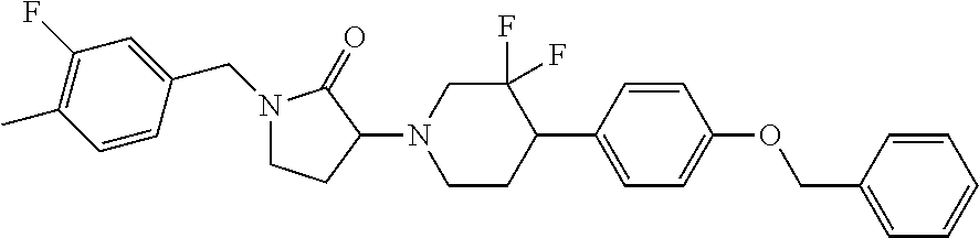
C1=CC(C2CCN(C3C(=O)N(CC4=CC(F)=C(C)C=C4)CC3)CC2(F)F)=CC=C1OCC1=CC=CC=C1
